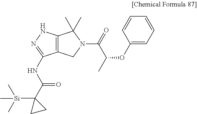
C12=C(NN=C1NC(=O)C1([Si](C)(C)C)CC1)C(C)(C)N(C(=O)C(C)OC1=CC=CC=C1)C2
